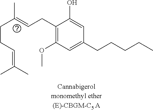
C(C1=C(OC)C=C(CCCCC)C=C1O)C=C(CCC=C(C)C)C
